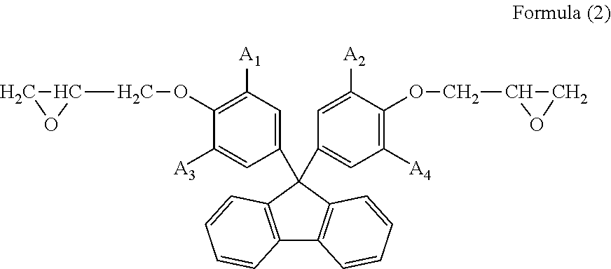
C1C(COC2=C([A4])C=C(C3(C4=CC([A1])=C(OCC5CO5)C([A3])=C4)C4=C(C5=C3C=CC=C5)C=CC=C4)C=C2[A2])O1
